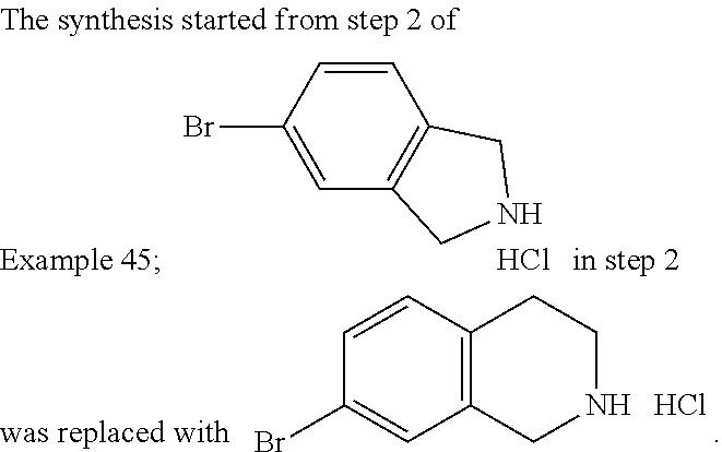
C1=C(Br)C=CC2=C1CNC2.Cl.C1=CC2=C(C=C1Br)CNCC2.Cl
